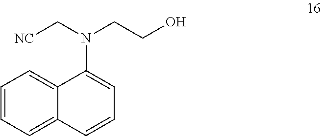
C1(N(CCO)C[NC])=CC=CC2=CC=CC=C12
